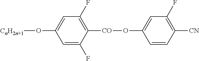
C1=C(F)C([CO]OC2=CC(F)=C([CN])C=C2)=C(F)C=C1O[CnH2n+1]
